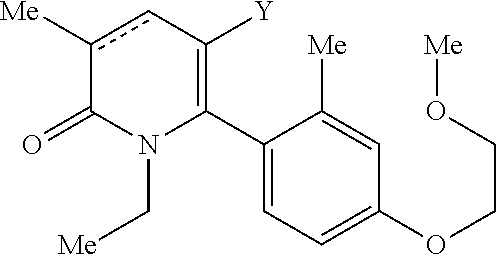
C1(C2=C([Y])cc([Me])C(=O)N2C[Me])=CC=C(OCCO[Me])C=C1[Me]
